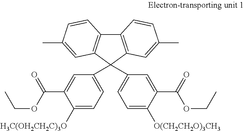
C12=C(C=C(C)C=C1)C(C1=CC=C([H3C(OH2CH2C)3O])C(C(=O)OCC)=C1)(C1=CC=C([O(CH2CH2O)3CH3])C(C(=O)OCC)=C1)C1=C2C=CC(C)=C1
